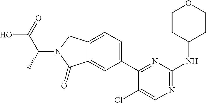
C12=CC=C(C3=NC(NC4CCOCC4)=NC=C3Cl)C=C1C(=O)N(C(C)C(O)=O)C2
